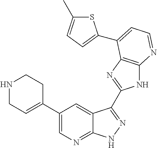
C1(C2=CCNCC2)=CN=C2C(=C1)C(C1=NC3=C(N1)N=CC=C3C1=CC=C(C)S1)=NN2
